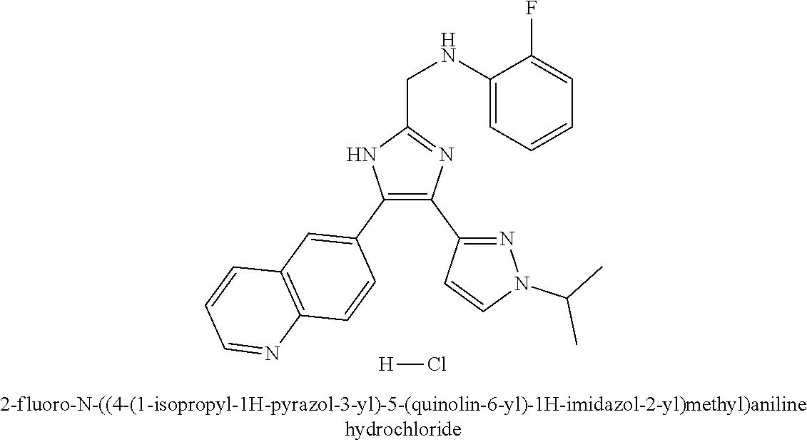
C1(NCC2=NC(C3=NN(C(C)C)C=C3)=C(C3=CC4=C(C=C3)N=CC=C4)N2)=CC=CC=C1F.[H]Cl
